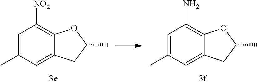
C1=C(C)C=C2C(=C1N)OC(C)C2.C1=C(C)C=C2C(=C1[NO2])OC(C)C2
